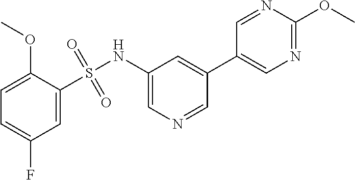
C1=C(S(NC2=CN=CC(C3=CN=C(OC)N=C3)=C2)(=O)=O)C(OC)=CC=C1F
